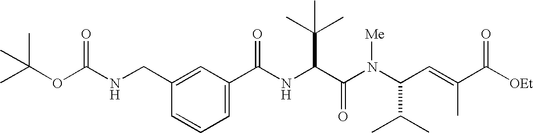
C(NC(C(N(C(C=C(C([OEt])=O)C)C(C)C)[Me])=O)C(C)(C)C)(C1=CC=CC(CNC(OC(C)(C)C)=O)=C1)=O
